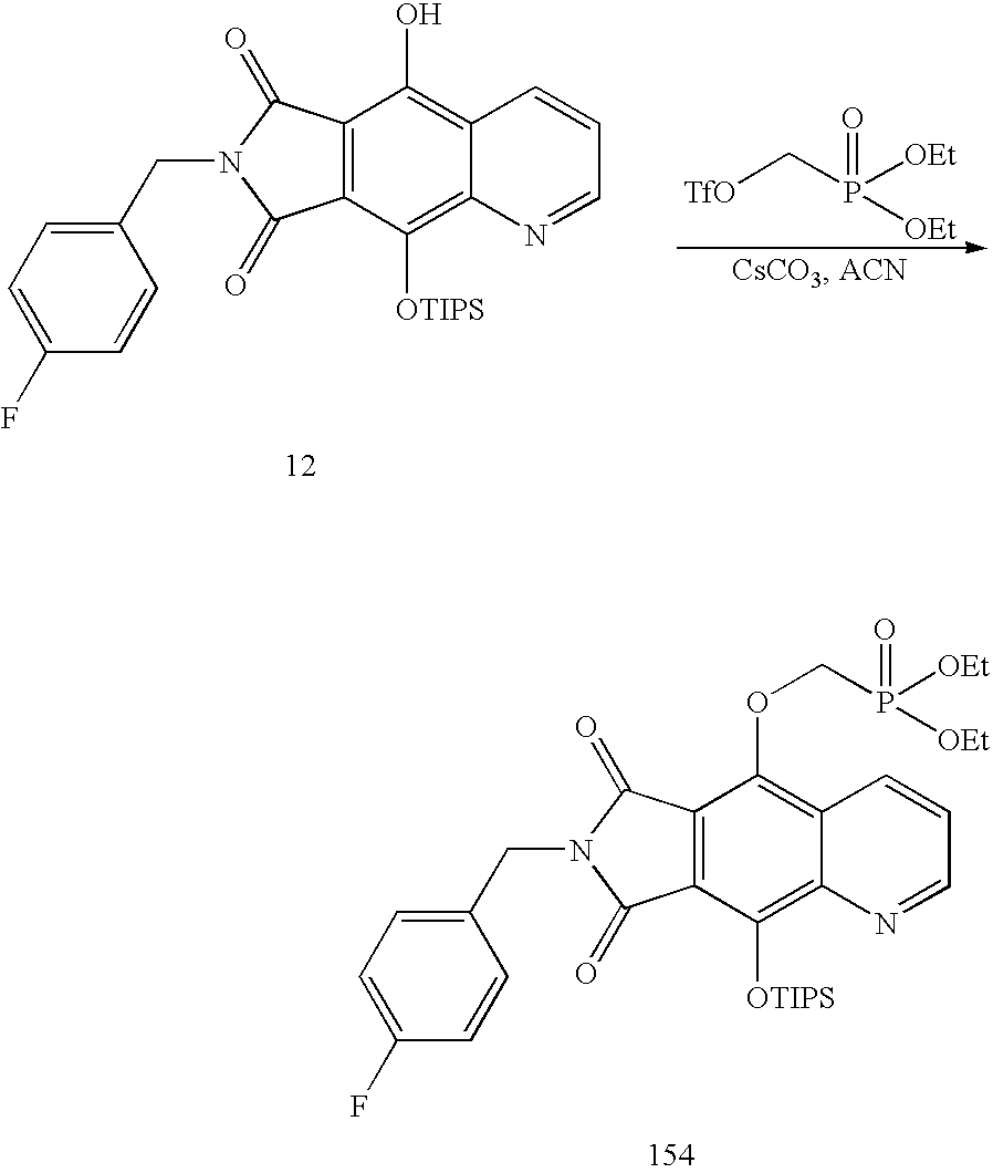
[TfO]CP([OEt])(=O)[OEt].C1(CN2C(=O)C3=C(C2=O)C(O)=C2C(=C3[OTIPS])N=CC=C2)=CC=C(F)C=C1.C1(CN2C(=O)C3=C(C2=O)C(OCP([OEt])(=O)[OEt])=C2C(=C3[OTIPS])N=CC=C2)=CC=C(F)C=C1
